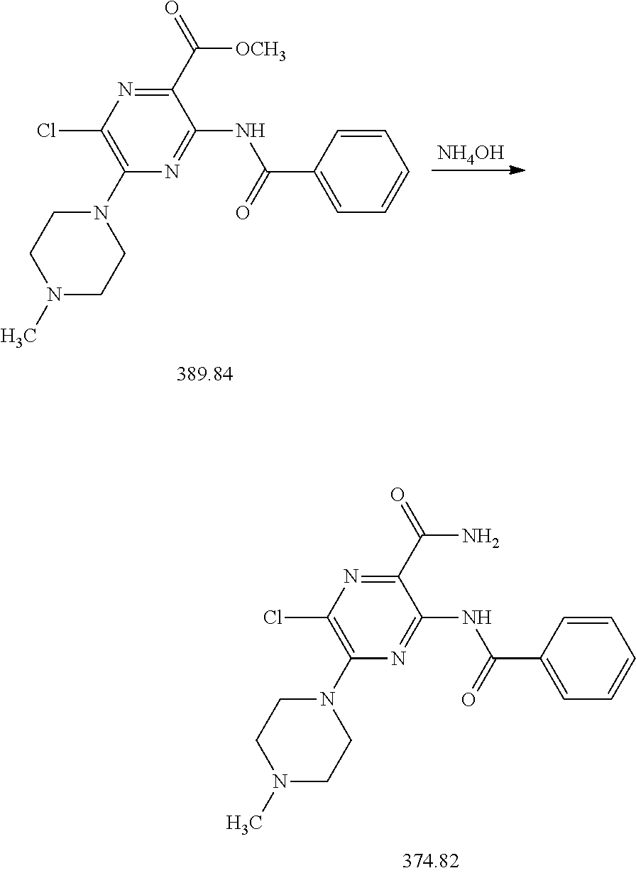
C1(C(=O)[OCH3])=NC(Cl)=C(N2CCN(C)CC2)N=C1NC(C1=CC=CC=C1)=O.[NH4OH].C1(C(=O)N)=NC(Cl)=C(N2CCN(C)CC2)N=C1NC(C1=CC=CC=C1)=O
